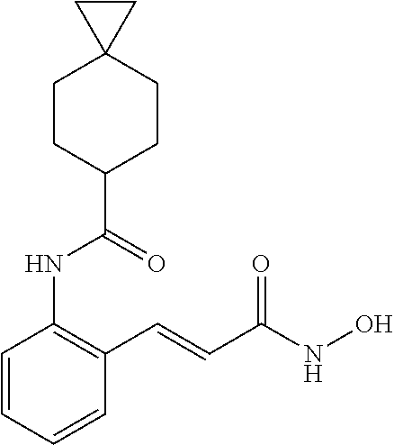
C1=CC=CC(C=CC(NO)=O)=C1NC(=O)C1CCC2(CC1)CC2
